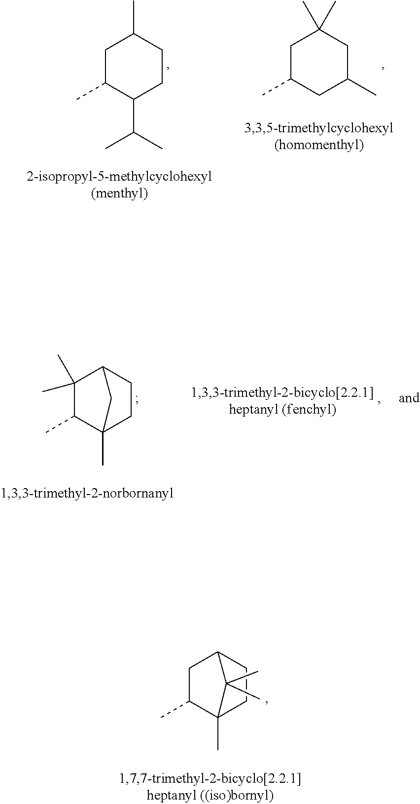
C1C(C)CC(C)CC1(C)C.C1C(C)C(C(C)C)CCC1C.C1(C)(C)C(C)C2(C)CCC1C2.C1C(C)C2(C)CCC1C2(C)C
